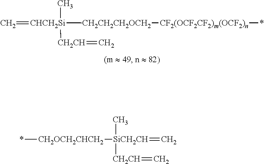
C=[CHCH2Si]([CH2CH2CH2OCH2][CF2(OCF2CF2)m(OCF2)n]*)(C)(C)[CH2CH]=C.*[CH2OCH2CHCH2][SiCH2CH](C)([CH2CH]=C)=C
